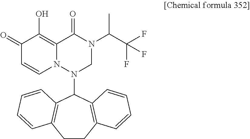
C1(=O)C=CN2C(=C1O)C(=O)N(C(C)C(F)(F)F)CN2C1C2=C(CCC3=C1C=CC=C3)C=CC=C2
